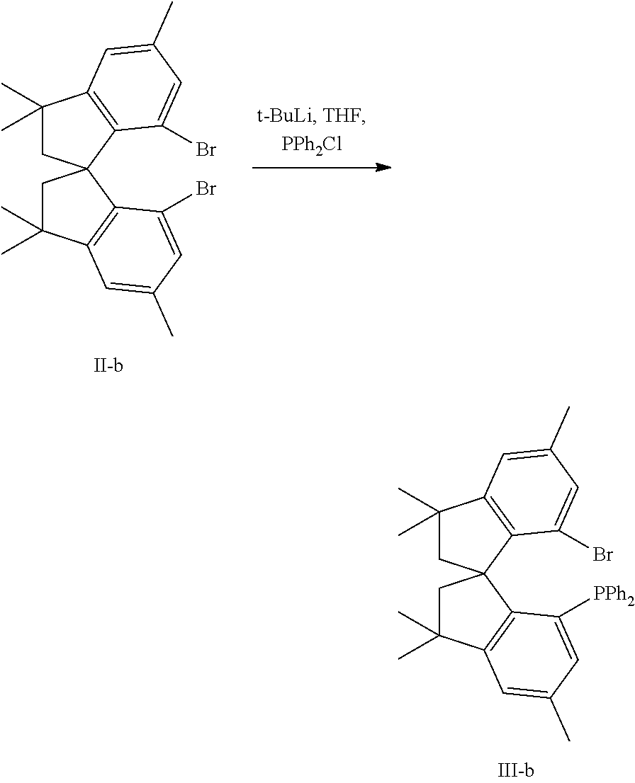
C1(C)(C)CC2(C3=C1C=C(C)C=C3Br)CC(C)(C)C1=C2C(Br)=CC(C)=C1.C1(C)(C)CC2(C3=C1C=C(C)C=C3Br)CC(C)(C)C1=C2C([PPh2])=CC(C)=C1
